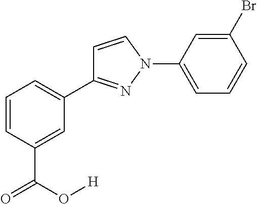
C1(Br)=CC(N2N=C(C3=CC=CC(C(=O)O[H])=C3)C=C2)=CC=C1
